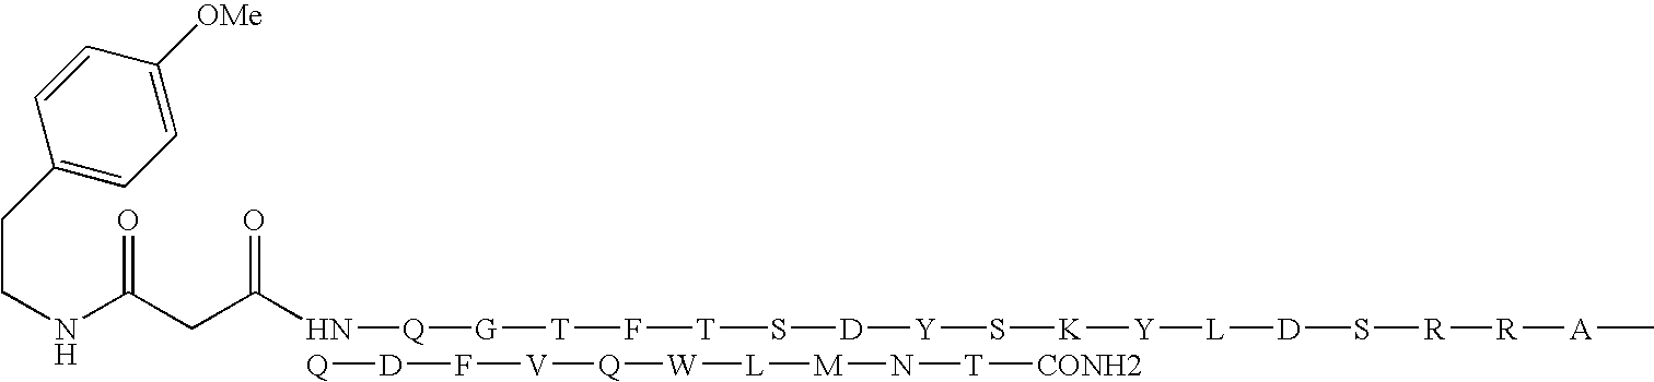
N(C(CC(NCCC1=CC=C([OMe])C=C1)=O)=O)[Q][G][T]F[T]S[D][Y]S[K][Y][L][D]S[R][R][A]C.[Q][D]F[V][Q][W][L][M]N[T][CONH2]
